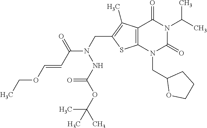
C12=C(N(CC3OCCC3)C(=O)N(C(C)C)C1=O)SC(CN(C(C=COCC)=O)NC(=O)OC(C)(C)C)=C2C
